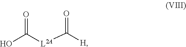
O=C([L2A]C(=O)[H])O
